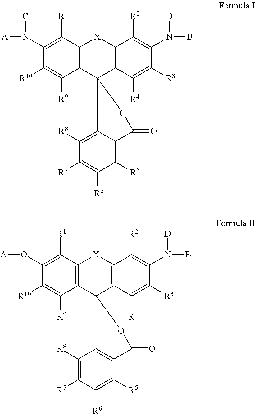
C12=C(C([R1])=C(N([A])C)C([R10])=C1[R9])[X]C1=C(C23C2=C([R8])C([R7])=C([R6])C([R5])=C2C(=O)O3)C([R4])=C([R3])C(N(B)[D])=C1[R2].C12=C(C([R1])=C(O[A])C([R10])=C1[R9])[X]C1=C(C23C2=C(C([R5])=C([R6])C([R7])=C2[R8])C(=O)O3)C([R4])=C([R3])C(N(B)[D])=C1[R2]
